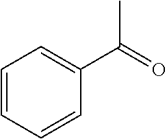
C1=CC=CC(C(=O)C)=C1
